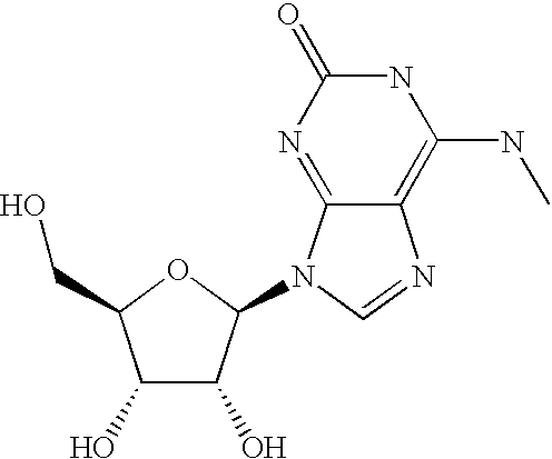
C12=NC(=O)NC(NC)=C1N=CN2C1C(O)C(O)C(CO)O1
